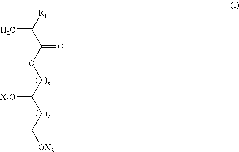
C=C([R1])C(OCC(CC[OX2])[X1O])=O
